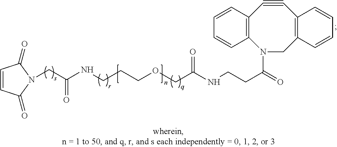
C1=CC(=O)N(CC(NCCCOCC(NCCC(=O)N2CC3=C(C#CC4=C2C=CC=C4)C=CC=C3)=O)=O)C1=O
